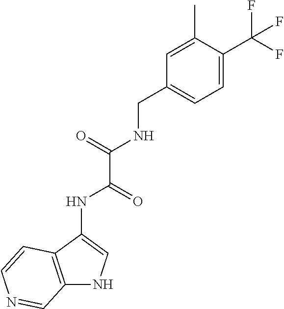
C(NC(C(NC1=CNC2=C1C=CN=C2)=O)=O)C1=CC=C(C(F)(F)F)C(C)=C1
